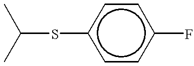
C(Sc1ccc(F)cc1)(C)C
